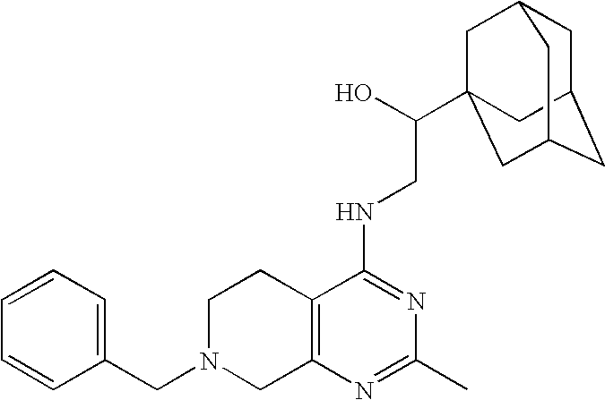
C1=CC=C(CN2CC3=C(CC2)C(NCC(O)C24CC5CC(CC(C2)C5)C4)=NC(C)=N3)C=C1
